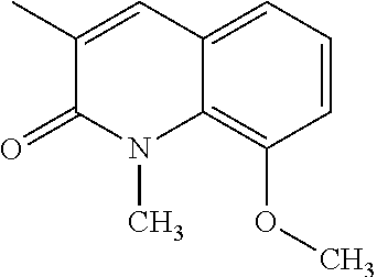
C1=CC=C2C(=C1OC)N(C)C(=O)C(C)=C2
